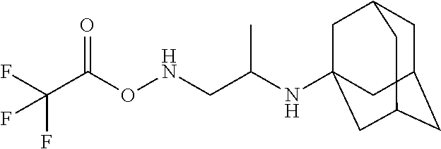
C1C2CC3CC(NC(CNOC(C(F)(F)F)=O)C)(CC1C3)C2
